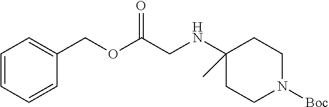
C1=CC=CC(COC(CNC2(C)CCN([Boc])CC2)=O)=C1
